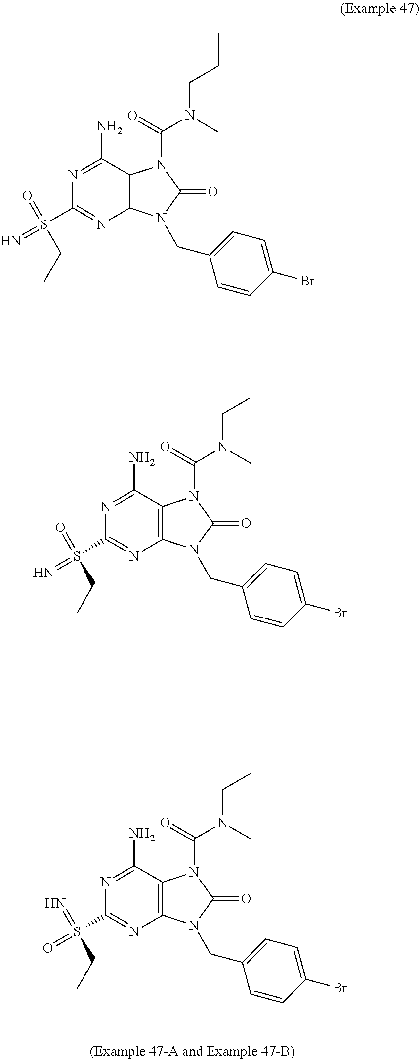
N1=C(N)C2=C(N=C1S(=O)(=N)CC)N(CC1=CC=C(Br)C=C1)C(=O)N2C(N(CCC)C)=O.N1=C(N)C2=C(N=C1S(=N)(=O)CC)N(CC1=CC=C(Br)C=C1)C(=O)N2C(N(CCC)C)=O.N1=C(N)C2=C(N=C1S(=N)(=O)CC)N(CC1=CC=C(Br)C=C1)C(=O)N2C(N(CCC)C)=O
